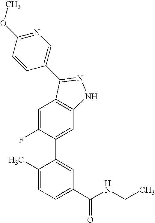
C1=C(F)C(C2=CC(C(NCC)=O)=CC=C2C)=CC2=C1C(C1=CN=C(OC)C=C1)=NN2
